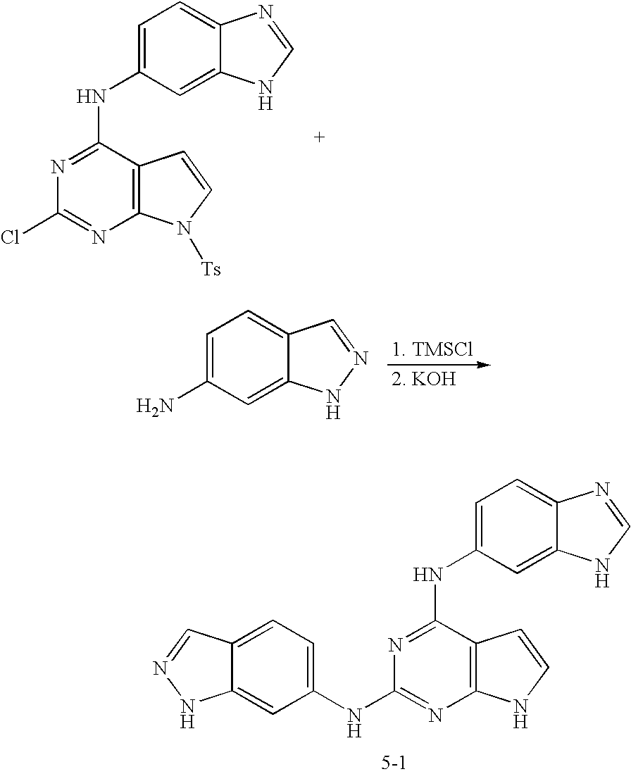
C12=C(C(NC3=CC=C4C(=C3)NC=N4)=NC(Cl)=N1)C=CN2[Ts].NC1=CC=C2C(=C1)NN=C2.C12=C(C(NC3=CC=C4C(=C3)NC=N4)=NC(NC3=CC=C4C(=C3)NN=C4)=N1)C=CN2
